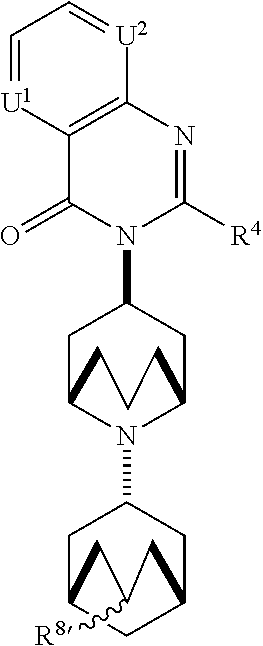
C12=C(N=C([R4])N(C3CC4N(C5CC6CC(C5)CC([R8])C6)C(C3)CCC4)C1=O)[U2]=CC=[U1]2
